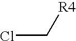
ClC[R4]
